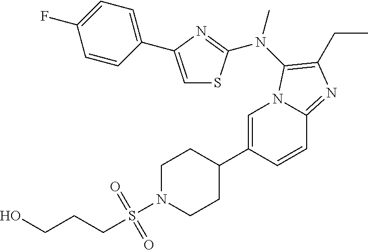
C1=C(C2CCN(S(CCCO)(=O)=O)CC2)C=CC2=NC(CC)=C(N(C)C3=NC(C4=CC=C(F)C=C4)=CS3)N12
